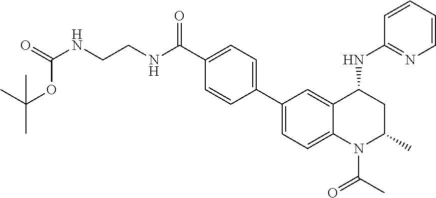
C1(C2=CC=C3C(=C2)C(NC2=NC=CC=C2)CC(C)N3C(=O)C)=CC=C(C(NCCNC(=O)OC(C)(C)C)=O)C=C1
